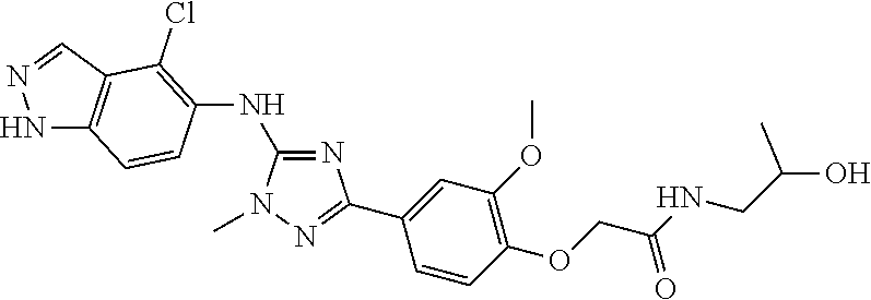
C1(NC2=C(Cl)C3=C(NN=C3)C=C2)=NC(C2=CC(OC)=C(OCC(NCC(O)C)=O)C=C2)=NN1C
